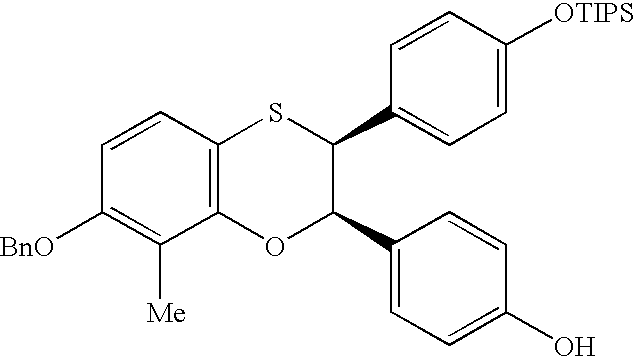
C1=CC2=C(C([Me])=C1[BnO])OC(C1=CC=C(O)C=C1)C(C1=CC=C([OTIPS])C=C1)S2
